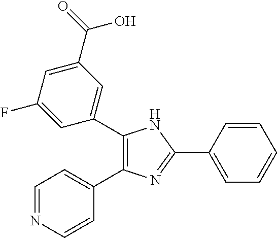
C1(C2=CC(C(=O)O)=CC(F)=C2)=C(C2=CC=NC=C2)N=C(C2=CC=CC=C2)N1
